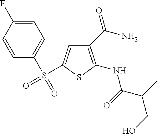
C1(C(N)=O)=C(NC(C(C)CO)=O)SC(S(=O)(C2=CC=C(F)C=C2)=O)=C1
